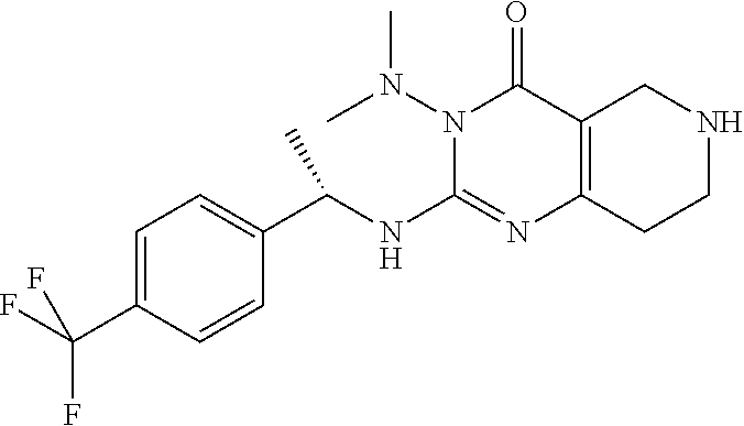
N1(N(C)C)C(NC(C2=CC=C(C(F)(F)F)C=C2)C)=NC2=C(C1=O)CNCC2
